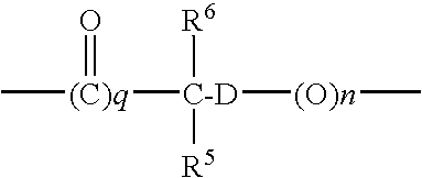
C[(C)q]([C-D]([(O)n]C)([R6])[R5])=O
